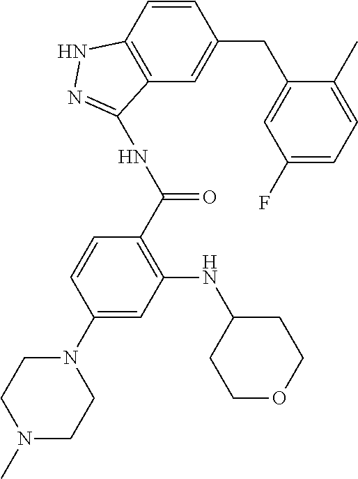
C1=CC2=C(C=C1CC1=CC(F)=CC=C1C)C(NC(=O)C1=C(NC3CCOCC3)C=C(N3CCN(C)CC3)C=C1)=NN2
